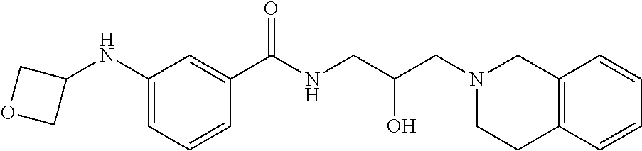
C1(NC2COC2)=CC=CC(C(NCC(CN2CC3=C(CC2)C=CC=C3)O)=O)=C1
